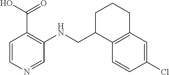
C1=CN=CC(NCC2C3=C(CCC2)C=C(Cl)C=C3)=C1C(=O)O
